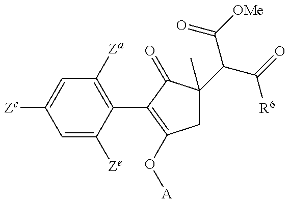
C1=C([Ze])C(C2=C(O[A])CC(C(C([R6])=O)C([OMe])=O)(C)C2=O)=C([Za])C=C1[Zc]
